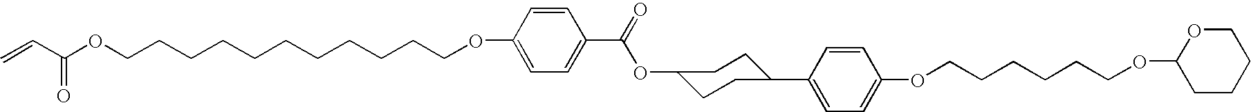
O(C1CCC(C2=CC=C(OCCCCCCOC3CCCCO3)C=C2)CC1)C(C1=CC=C(OCCCCCCCCCCCOC(C=C)=O)C=C1)=O
